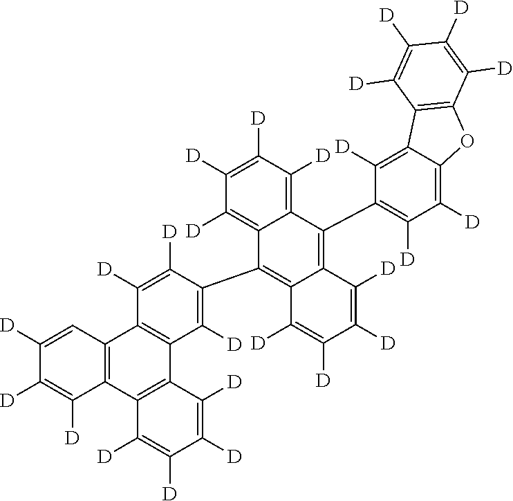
C1([D])=C([D])C([D])=C2C(=C1[D])C(C1=C([D])C3=C(C([D])=C1[D])C1=C(C4=C3C([D])=C([D])C([D])=C4[D])C([D])=C([D])C([D])=C1)=C1C(=C2C2=C([D])C([D])=C3C(=C2[D])C2=C(O3)C([D])=C([D])C([D])=C2[D])C([D])=C([D])C([D])=C1[D]
